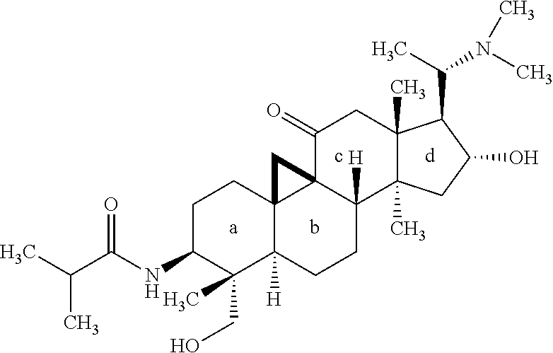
C(C1C2(C)C(C)(CC1O)C1([H])C3(C(=O)C2)C2(C([H])(CC1)C(CO)(C)C(NC(C(C)C)=O)CC2)C3)(N(C)C)C
